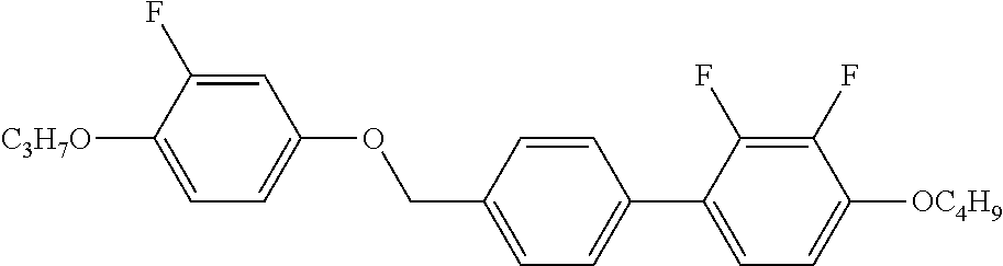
C1=C(F)C([C3H7O])=CC=C1OCC1=CC=C(C2=CC=C([OC4H9])C(F)=C2F)C=C1
